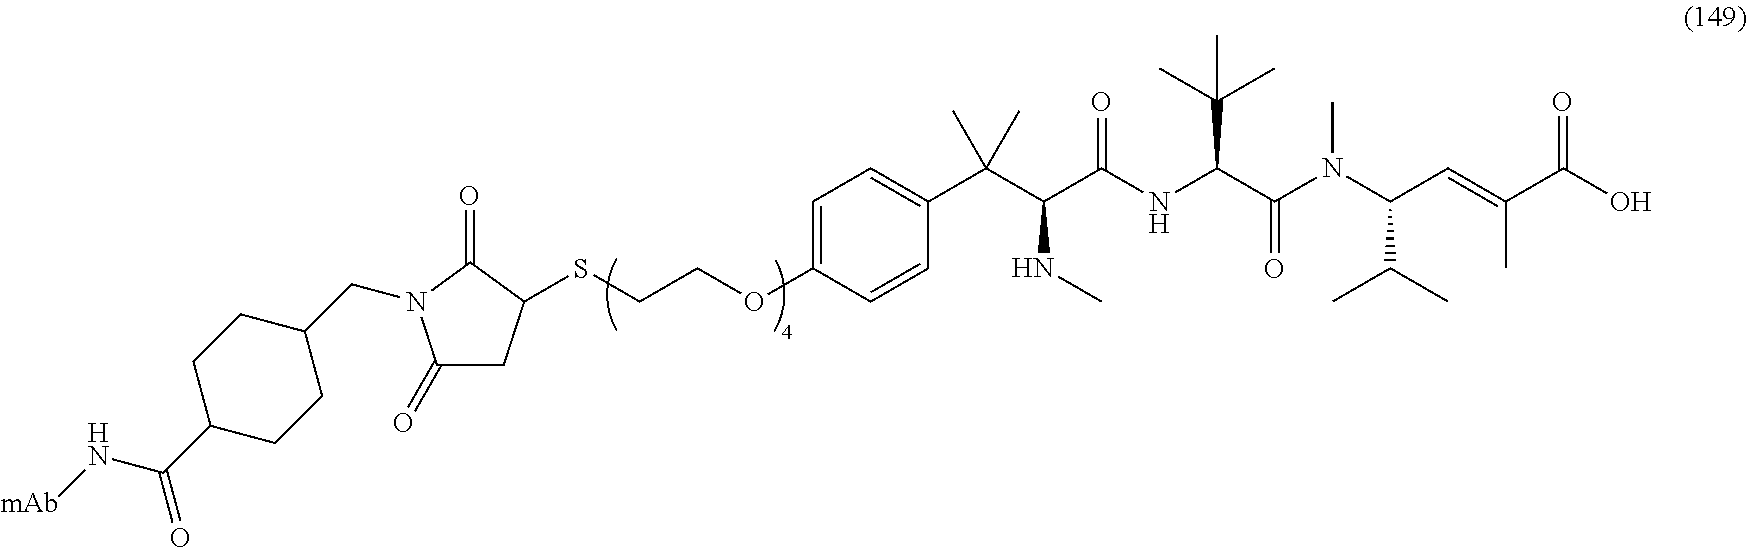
C1=C(OCCSC2CC(=O)N(CC3CCC(C(N[mAb])=O)CC3)C2=O)C=CC(C(C(NC)C(NC(C(C)(C)C)C(=O)N(C(C(C)C)C=C(C)C(O)=O)C)=O)(C)C)=C1
